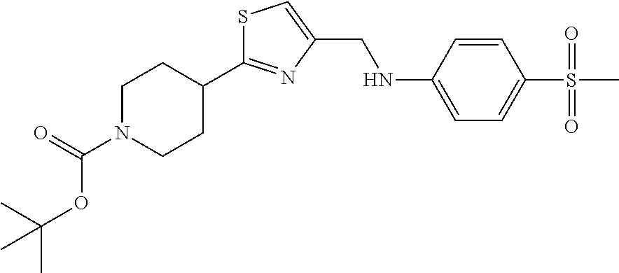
C1N(C(=O)OC(C)(C)C)CCC(C2=NC(CNC3=CC=C(S(C)(=O)=O)C=C3)=CS2)C1
